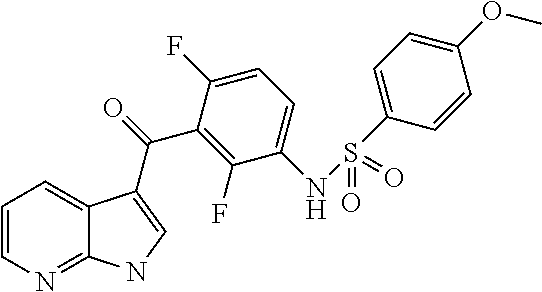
C1=CN=C2C(=C1)C(C(=O)C1=C(F)C(NS(C3=CC=C(OC)C=C3)(=O)=O)=CC=C1F)=CN2
